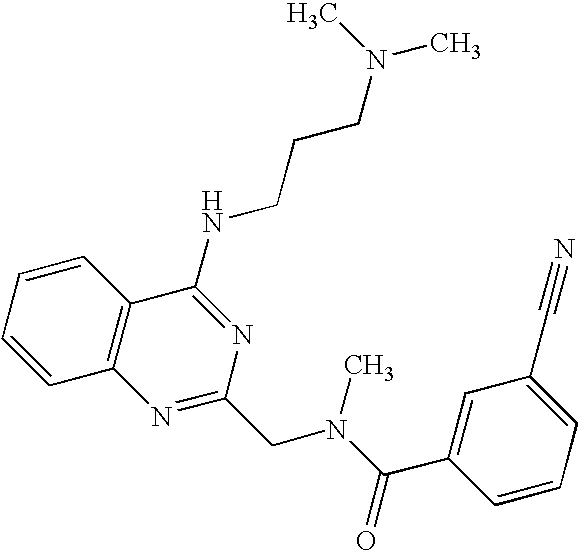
C1=CC=CC2=C1N=C(CN(C(=O)C1=CC(C#N)=CC=C1)C)N=C2NCCCN(C)C
